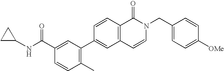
C1=CC(C2=C(C)C=CC(C(NC3CC3)=O)=C2)=CC2=C1C(=O)N(CC1=CC=C([OMe])C=C1)C=C2
